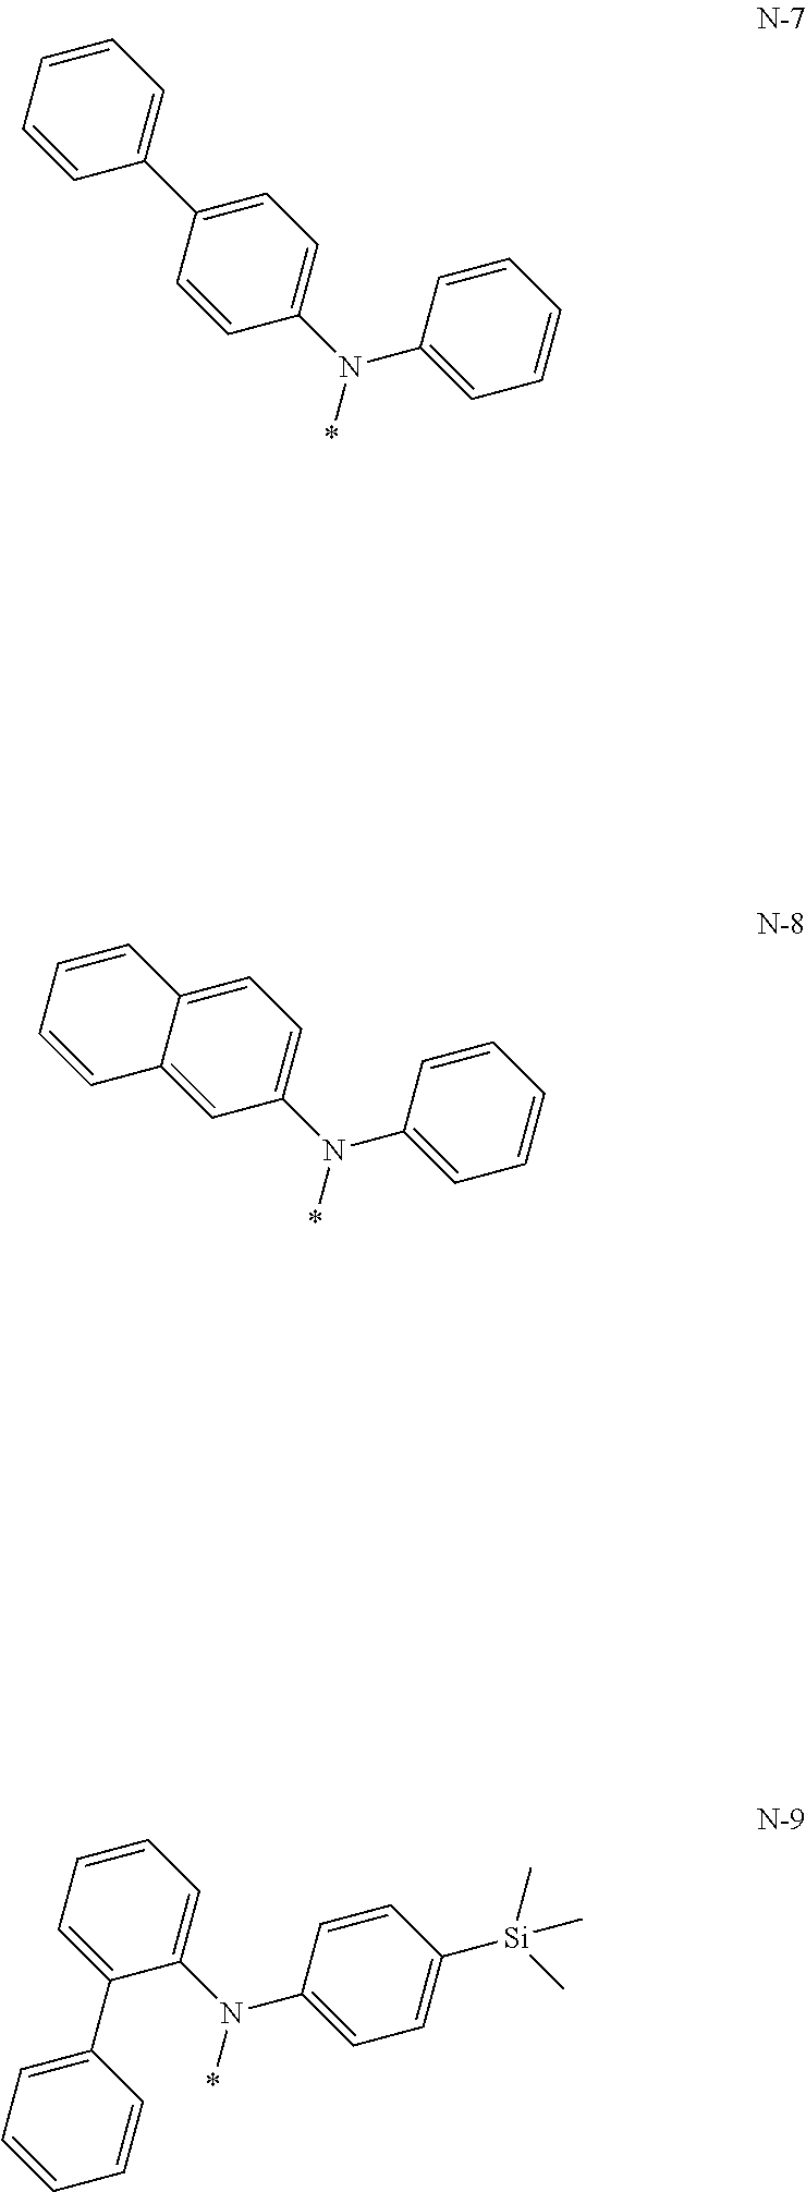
C1(C2=CC=CC=C2)=CC=C(N(C2=CC=CC=C2)*)C=C1.C12=CC=C(N(C3=CC=CC=C3)*)C=C1C=CC=C2.C1=CC=C(N(C2=CC=C([Si](C)(C)C)C=C2)*)C(C2=CC=CC=C2)=C1
